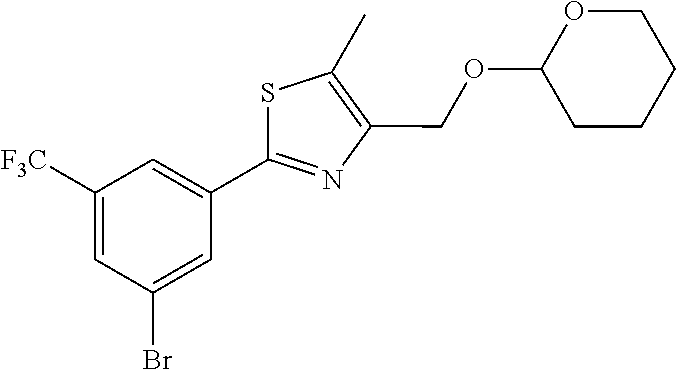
O(CC1=C(C)SC(C2=CC([F3C])=CC(Br)=C2)=N1)C1CCCCO1
